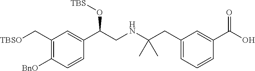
C1(C[TBSO])=C([BnO])C=CC(C(CNC(CC2=CC=CC(C(O)=O)=C2)(C)C)O[TBS])=C1
